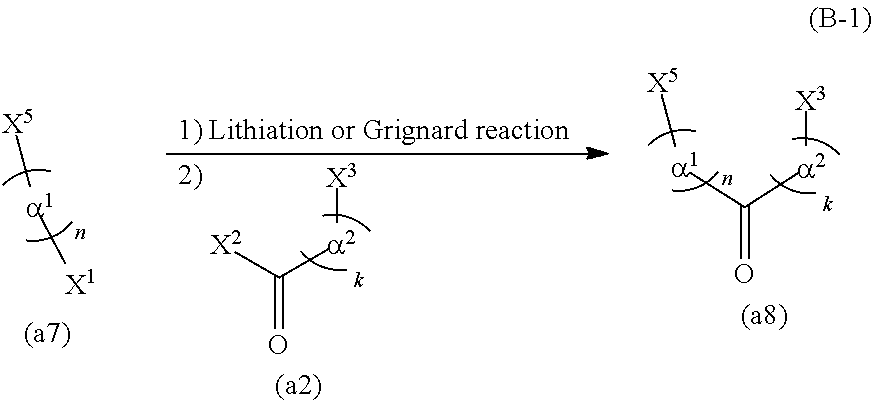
[X2]C([a2][X3])=O.[X5][a1][X1].C([a2][X3])(=O)[a1][X5]
